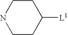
C1CNCCC1[L1]
